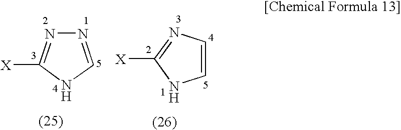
N1=CNC([X])=N1.C1=CN=C([X])N1
